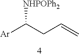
[NHPOPh2]C([Ar])CC=C
